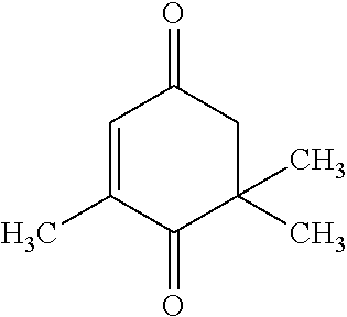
C1=C(C)C(=O)C(C)(C)CC1=O
